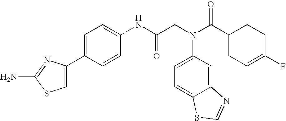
NC1=NC(C2=CC=C(NC(CN(C3=CC=C4C(=C3)N=CS4)C(C3CC=C(F)CC3)=O)=O)C=C2)=CS1
